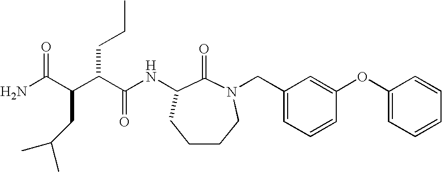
NC(C(C(CCC)C(NC1C(=O)N(CC2=CC=CC(OC3=CC=CC=C3)=C2)CCCC1)=O)CC(C)C)=O
